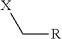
[X]C[R]
